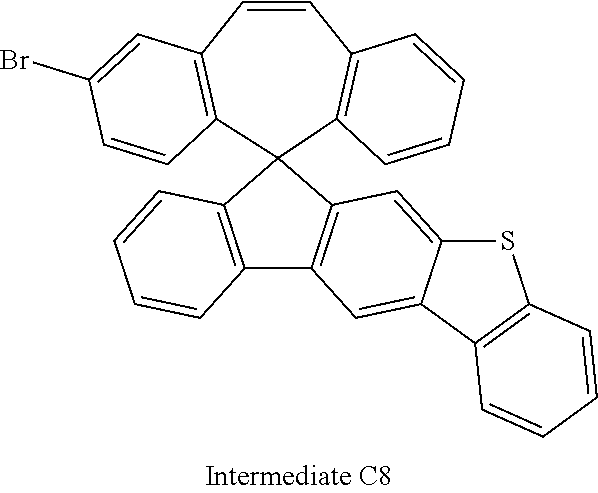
C12=CC3=C(C=C1C1=C(S2)C=CC=C1)C1=C(C32C3=C(C=CC4=C2C=CC(Br)=C4)C=CC=C3)C=CC=C1
